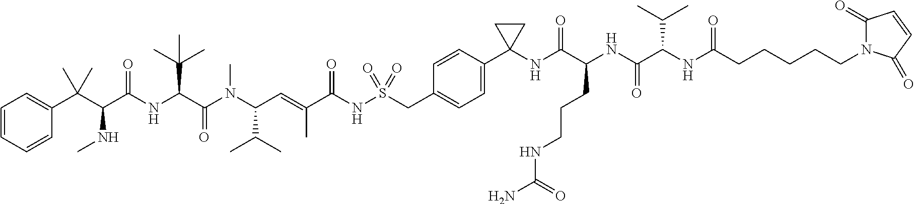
C1=CC=CC(C(C(C(NC(C(N(C(C=C(C(NS(CC2=CC=C(C3(NC(C(NC(C(C(C)C)NC(CCCCCN4C(=O)C=CC4=O)=O)=O)CCCNC(N)=O)=O)CC3)C=C2)(=O)=O)=O)C)C(C)C)C)=O)C(C)(C)C)=O)NC)(C)C)=C1
